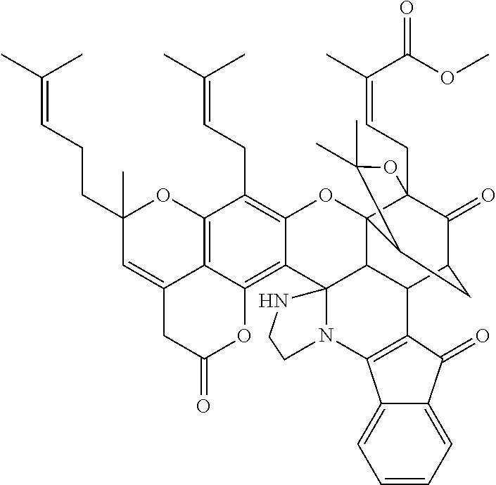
C12=C3C(=C4C(=C1CC=C(C)C)OC15C6(CC=C(C)C(OC)=O)C(=O)C(CC1C(C)(C)O6)C1C5C45N(CCN5)C4=C1C(=O)C1=CC=CC=C14)OC(=O)CC3=CC(CCC=C(C)C)(C)O2
